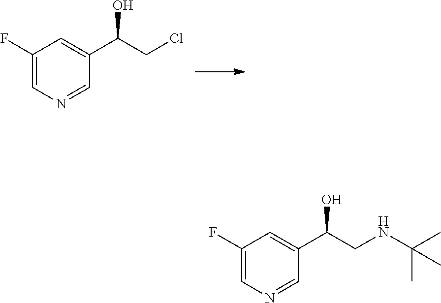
C1(F)=CN=CC(C(CCl)O)=C1.C1(F)=CN=CC(C(CNC(C)(C)C)O)=C1
